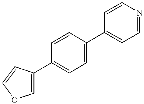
C1=CC(C2=COC=C2)=CC=C1C1=CC=NC=C1
